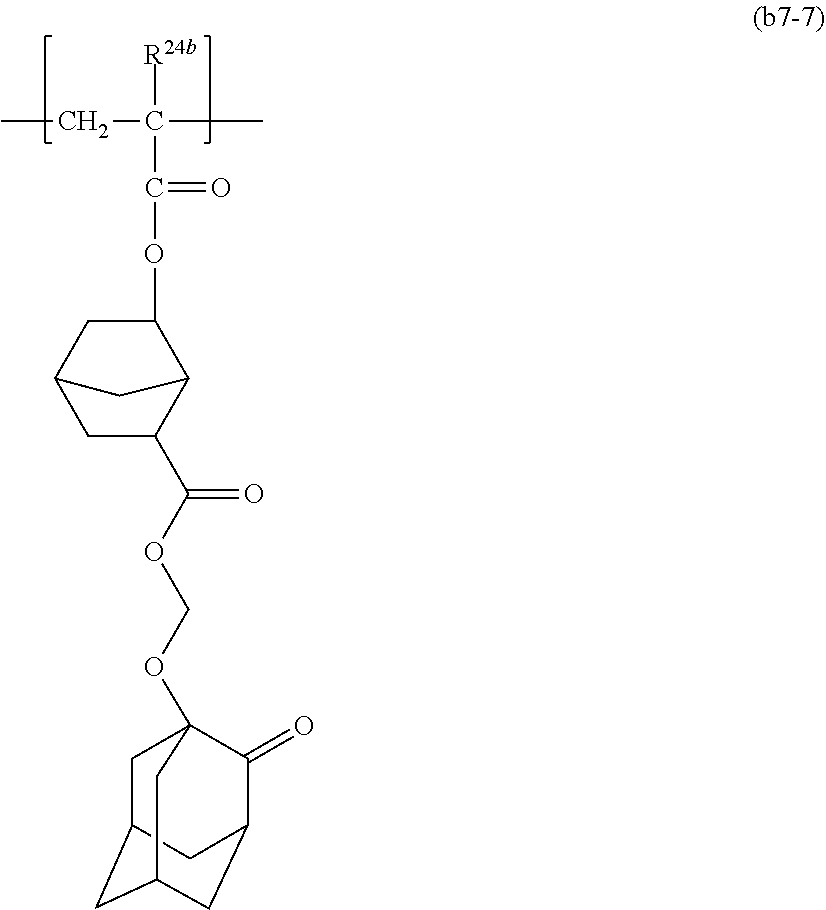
CCC([R24b])(C)C(=O)OC1CC2CC(C(OCOC34CC5CC(CC(C3=O)C5)C4)=O)C1C2
